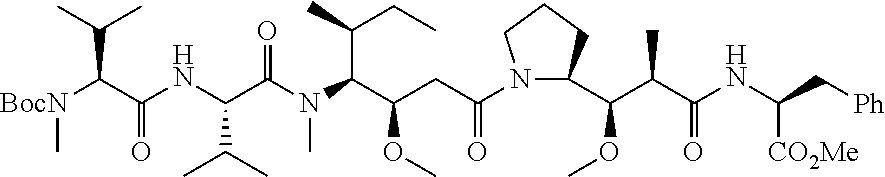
C(OC)(C(C(NC([CO2Me])C[Ph])=O)C)C1N(C(CC(OC)C(C(CC)C)N(C)C(=O)C(NC(=O)C([BocN]C)C(C)C)C(C)C)=O)CCC1
